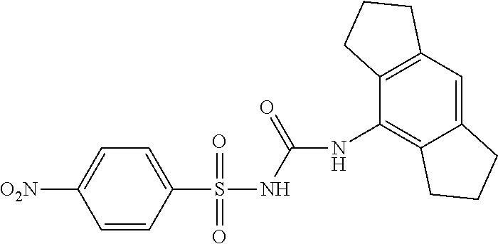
N(C1=C2C(=CC3=C1CCC3)CCC2)C(NS(=O)(=O)C1=CC=C([O2N])C=C1)=O
